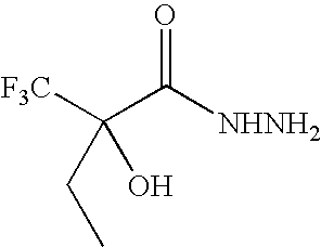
[F3C]C(C([NHNH2])=O)(O)CC
